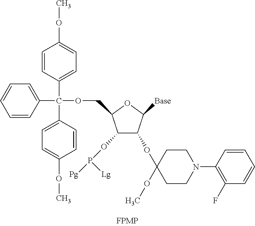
C1(OP([Pg])[Lg])C(OC2(OC)CCN(C3=C(F)C=CC=C3)CC2)C([Base])OC1COC(C1=CC=CC=C1)(C1=CC=C(OC)C=C1)C1=CC=C(OC)C=C1
